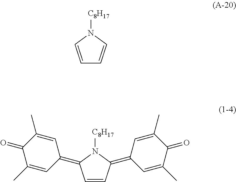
C1=CN([C8H17])C=C1.C1=CC(=C2C=C(C)C(=O)C(C)=C2)N([C8H17])C1=C1C=C(C)C(=O)C(C)=C1
